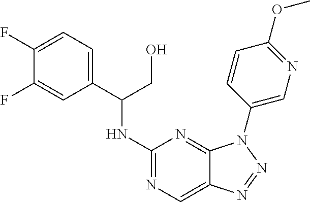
C1(NC(C2=CC=C(F)C(F)=C2)CO)=NC=C2C(=N1)N(C1=CN=C(OC)C=C1)N=N2
